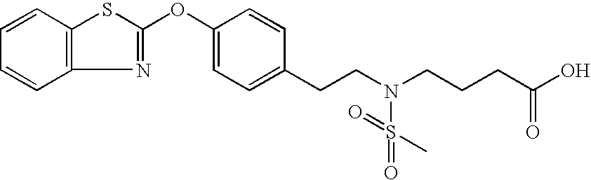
C1=CC2=C(C=C1)N=C(OC1=CC=C(CCN(CCCC(=O)O)S(=O)(C)=O)C=C1)S2
